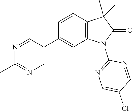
C1(C2=CN=C(C)N=C2)=CC2=C(C=C1)C(C)(C)C(=O)N2C1=NC=C(Cl)C=N1
